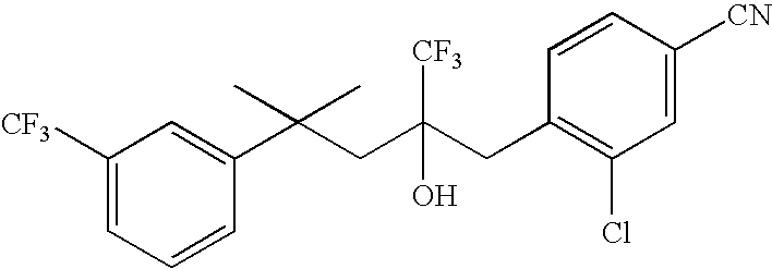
C1=CC(C(CC(CC2=C(Cl)C=C([CN])C=C2)(O)[CF3])(C)C)=CC([CF3])=C1
